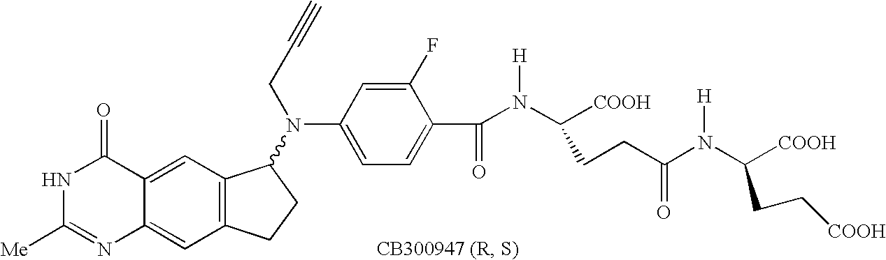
N1C([Me])=NC2=CC3=C(C=C2C1=O)C(N(C1=CC=C(C(N([H])C([COOH])CCC(N(C([COOH])CC[COOH])[H])=O)=O)C(F)=C1)CC#C)CC3
